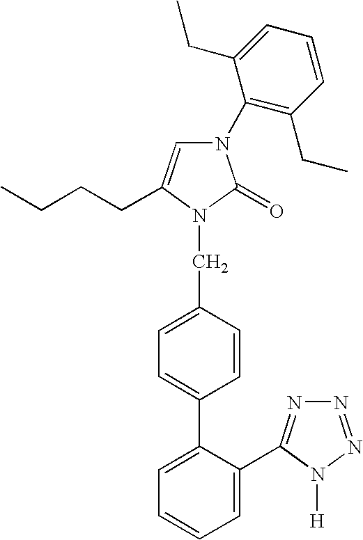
N1(C2=C(CC)C=CC=C2CC)C=C(CCCC)N(CC2=CC=C(C3=CC=CC=C3C3=NN=NN3[H])C=C2)C1=O
